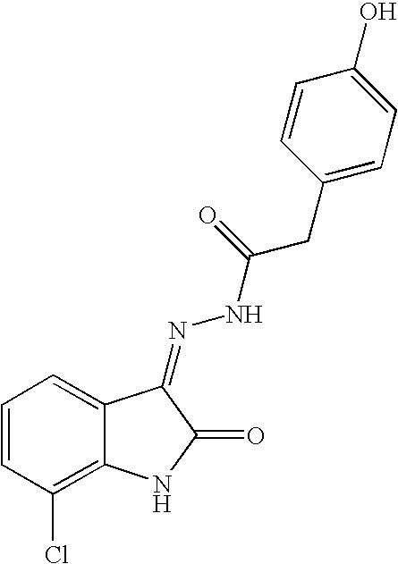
C1=CC(Cl)=C2C(=C1)C(=NNC(CC1=CC=C(O)C=C1)=O)C(=O)N2
